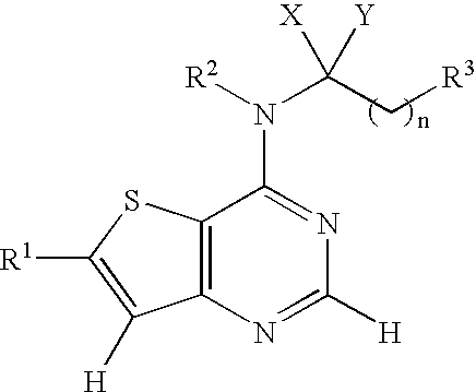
C12=C(N=C([H])N=C1N([R2])C(C[R3])([X])[Y])C([H])=C([R1])S2
